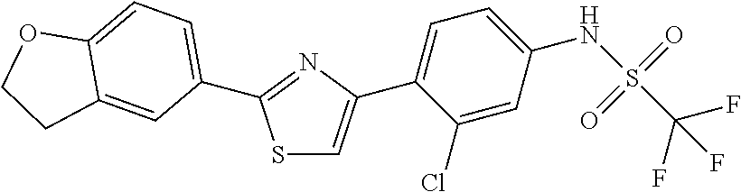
S1C=C(C2=CC=C(NS(=O)(=O)C(F)(F)F)C=C2Cl)N=C1C1=CC=C2C(=C1)CCO2
